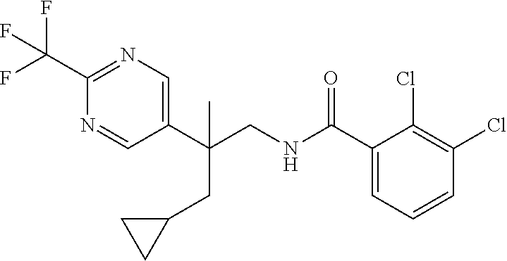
C1(C(CNC(C2=CC=CC(Cl)=C2Cl)=O)(CC2CC2)C)=CN=C(C(F)(F)F)N=C1
